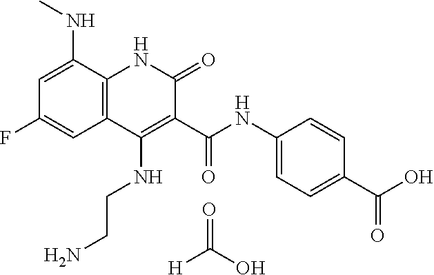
C1=C(NC)C2=C(C=C1F)C(NCCN)=C(C(NC1=CC=C(C(O)=O)C=C1)=O)C(=O)N2.[H]C(O)=O
